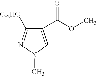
C1(C(OC)=O)=CN(C)N=C1[Cl2HC]
